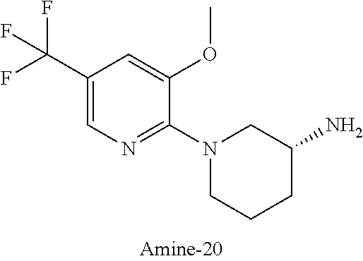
C1(C(F)(F)F)=CN=C(N2CCCC(N)C2)C(OC)=C1
